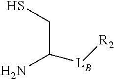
C([LB][R2])(CS)N
